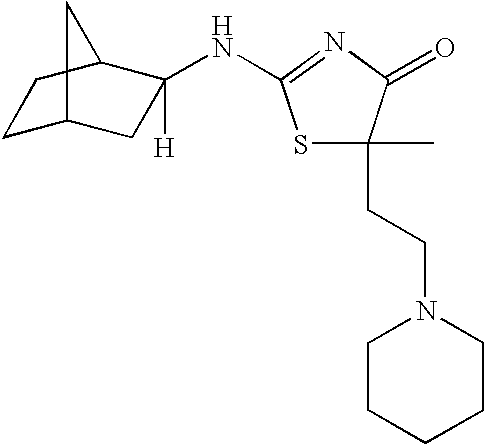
S1C(C)(CCN2CCCCC2)C(=O)N=C1NC1([H])CC2CCC1C2
